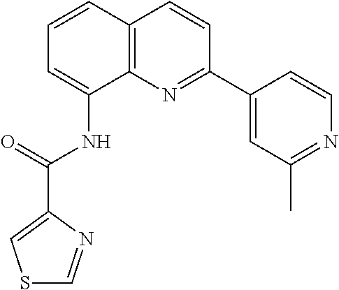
C1=CC2=C(C(NC(=O)C3=CSC=N3)=C1)N=C(C1=CC(C)=NC=C1)C=C2
